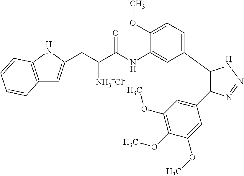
C1(C2=CC=C(OC)C(NC(C(CC3=CC4=C(N3)C=CC=C4)[NH3+Cl-])=O)=C2)=C(C2=CC(OC)=C(OC)C(OC)=C2)N=NN1
